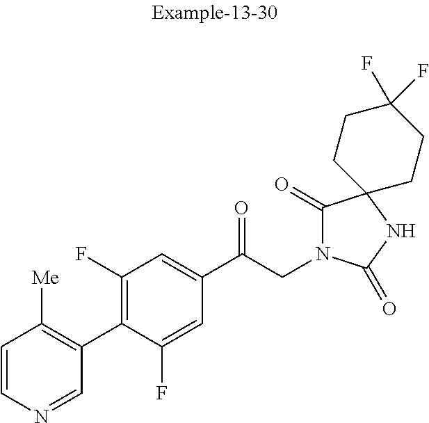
C1=CN=CC(C2=C(F)C=C(C(CN3C(=O)C4(NC3=O)CCC(F)(F)CC4)=O)C=C2F)=C1[Me]
